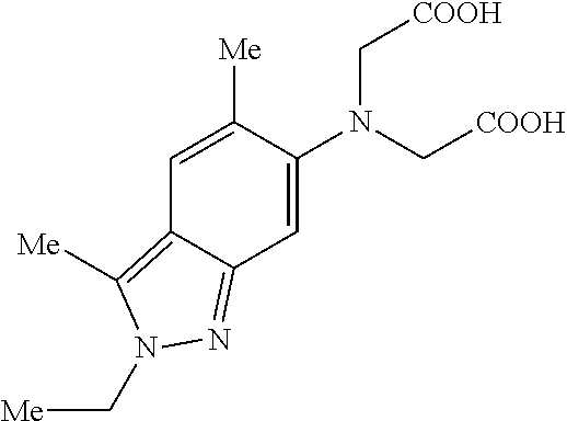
C1=C(N(C[COOH])C[COOH])C([Me])=CC2=C([Me])N(C[Me])N=C12
